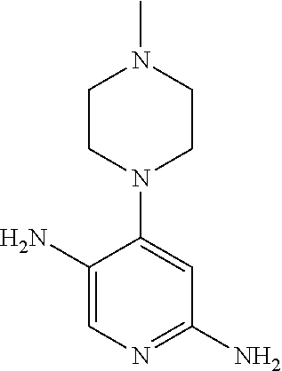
C1(N)=NC=C(N)C(N2CCN(C)CC2)=C1
